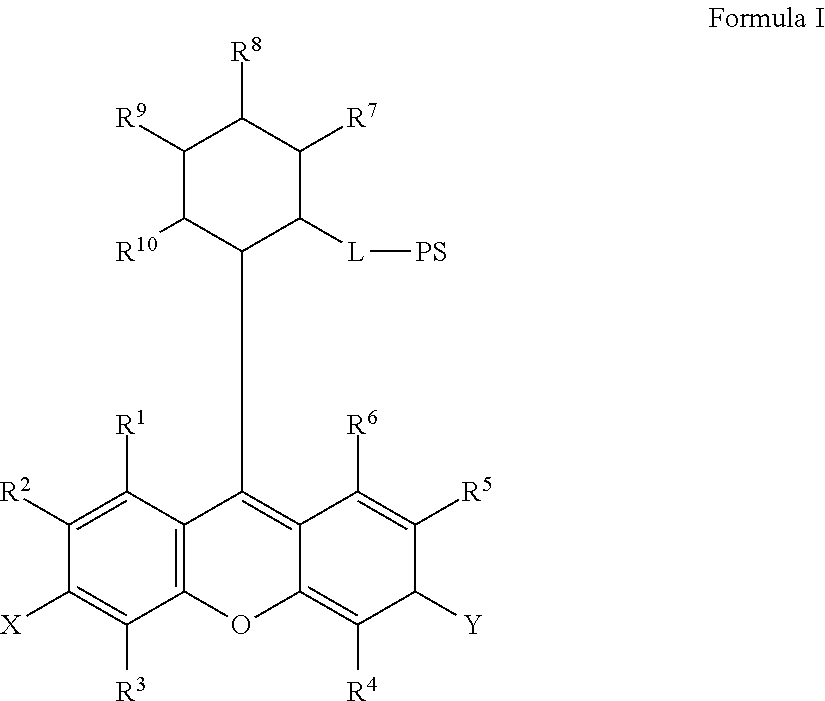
C1([R9])C([R10])C(C2=C3C(=C([R4])C([Y])C([R5])=C3[R6])OC3=C2C([R1])=C([R2])C([X])=C3[R3])C([L][PS])C([R7])C1[R8]
